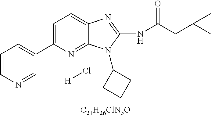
C1=C(C2=CC=CN=C2)N=C2C(=C1)N=C(NC(CC(C)(C)C)=O)N2C1CCC1.[H]Cl.[C21H26ClN5O]
